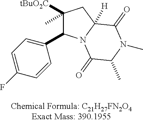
C1(C2C(C)([tBuO2C])CC3([H])N2C(=O)C(C)N(C)C3=O)=CC=C(F)C=C1
